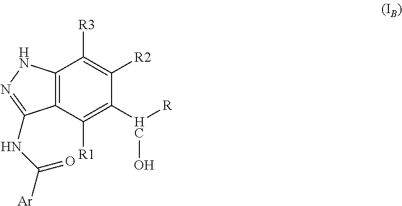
C12=C(NN=C1NC([Ar])=O)C([R3])=C([R2])C(C([R])O)=C2[R1]
